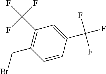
C1=CC(C(F)(F)F)=CC(C(F)(F)F)=C1CBr
